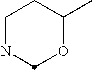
C1NCOC(C)C1
